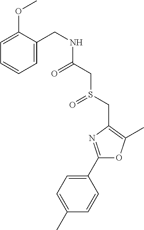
C1(C)=CC=C(C2=NC(CS(=O)CC(=O)NCC3=CC=CC=C3OC)=C(C)O2)C=C1
